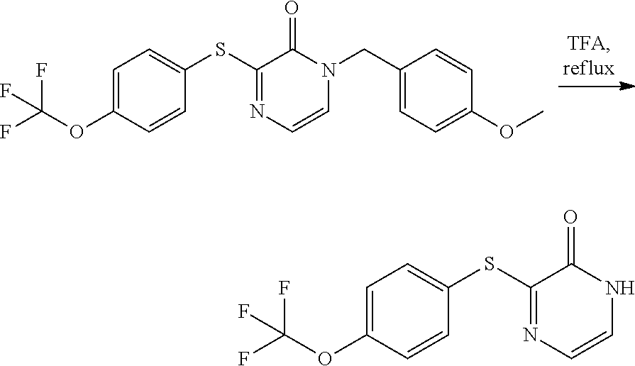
C1=C(OC(F)(F)F)C=CC(SC2=NC=CN(CC3=CC=C(OC)C=C3)C2=O)=C1.C1=C(OC(F)(F)F)C=CC(SC2=NC=CNC2=O)=C1
